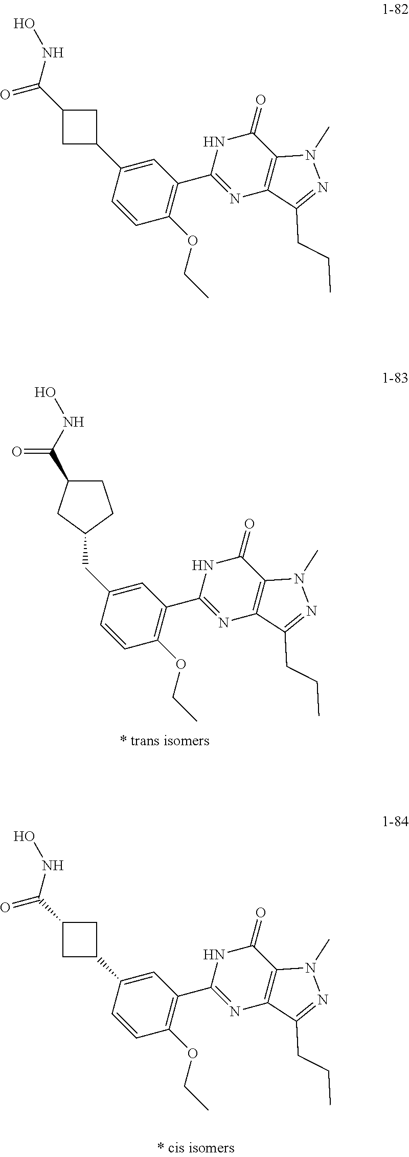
C(C1=CC(C2=NC3=C(C(=O)N2)N(C)N=C3CCC)=C(OCC)C=C1)C1CCC(C(NO)=O)C1.C1(C2=CC(C3=NC4=C(C(=O)N3)N(C)N=C4CCC)=C(OCC)C=C2)CC(C(NO)=O)C1.C1(C2=CC(C3=NC4=C(C(=O)N3)N(C)N=C4CCC)=C(OCC)C=C2)CC(C(NO)=O)C1
